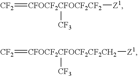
[CF2]=[CFOCF2CFOCF2CF2]([Z1])[CF3].[CF2]=[CFOCF2CFOCF2CF2CH2]([CF3])[Z1]
